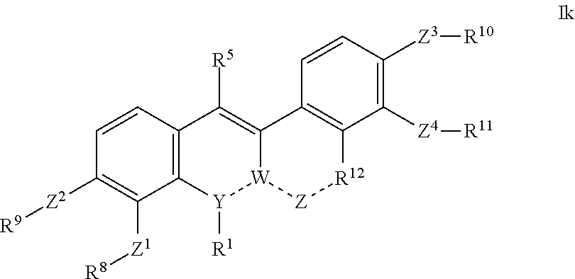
C12=C(C=CC([Z2][R9])=C1[Z1][R8])C([R5])=C1[W]([Y]2[R1])[Z][R12]C2=C1C=CC([Z3][R10])=C2[Z4][R11]
